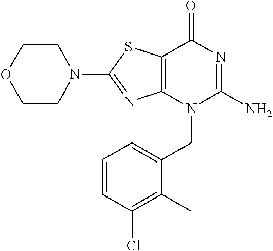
C1CN(C2=NC3=C(S2)C(=O)N=C(N)N3CC2=CC=CC(Cl)=C2C)CCO1
